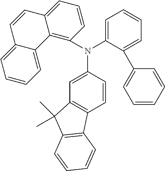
C1=CC(N(C2=CC=CC=C2C2=CC=CC=C2)C2=C3C(=CC=C2)C=CC2=CC=CC=C32)=CC2=C1C1=C(C2(C)C)C=CC=C1
